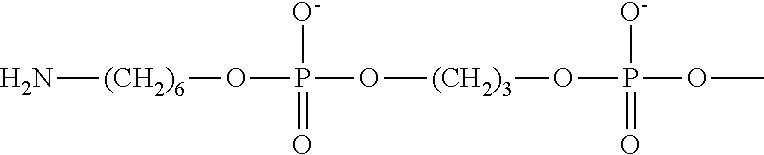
N[(CH2)6]OP(O[(CH2)3]OP(OC)(=O)[O-])([O-])=O
